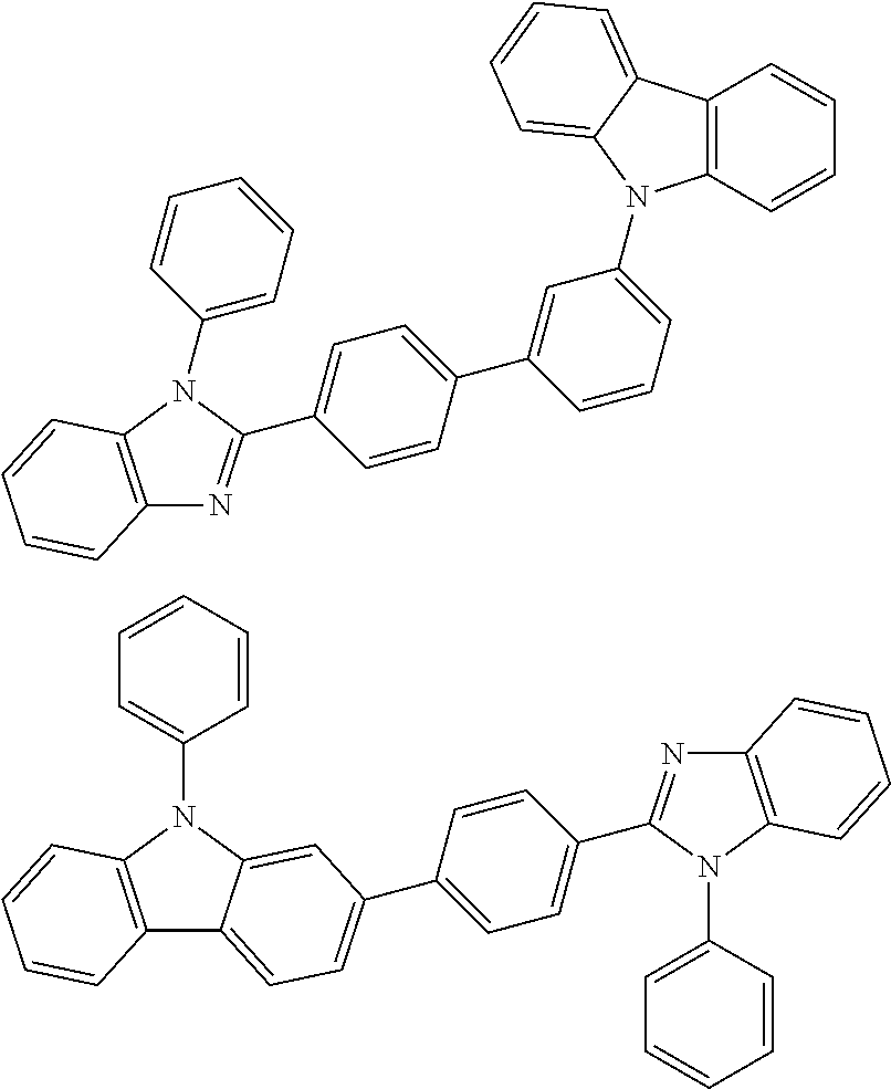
C12=C(N(C3=CC=CC=C3)C(C3=CC=C(C4=CC(N5C6=C(C=CC=C6)C6=CC=CC=C65)=CC=C4)C=C3)=N1)C=CC=C2.C1=CC=CC(N2C3=C(C4=CC=C(C5=CC=C(C6=NC7=C(N6C6=CC=CC=C6)C=CC=C7)C=C5)C=C24)C=CC=C3)=C1
